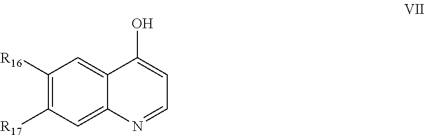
C1([R16])=C([R17])C=C2C(=C1)C(O)=CC=N2
